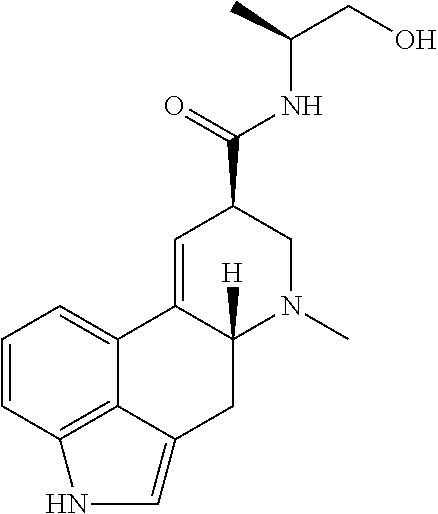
C1=CC2=C3C(=C1)C1=CC(C(=O)NC(CO)C)CN(C)C1([H])CC3=CN2
